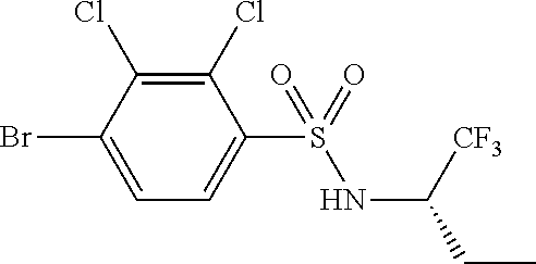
C1(Cl)=C(Cl)C(Br)=CC=C1S(=O)(NC(CC)[CF3])=O
